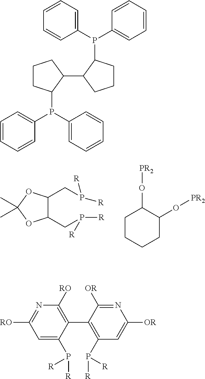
C1(CP([R])[R])C(CP([R])[R])OC(C)(C)O1.C1CCCC(O[PR2])C1O[PR2].C1=CC=C(P(C2=CC=CC=C2)C2C(C3CCCC3P(C3=CC=CC=C3)C3=CC=CC=C3)CCC2)C=C1.C1(C2=C(P([R])[R])C=C([OR])N=C2[OR])=C([RO])N=C([RO])C=C1P([R])[R]
